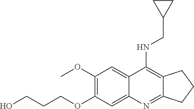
C12=NC3=CC(OCCCO)=C(OC)C=C3C(NCC3CC3)=C1CCC2
